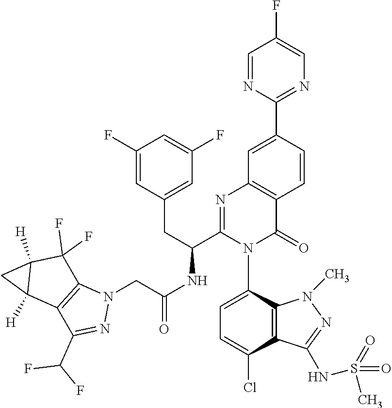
N1(C)C2=C(C(NS(C)(=O)=O)=N1)C(Cl)=CC=C2N1C(C(CC2=CC(F)=CC(F)=C2)NC(CN2N=C(C(F)F)C3=C2C(F)(F)C2([H])C3([H])C2)=O)=NC2=C(C=CC(C3=NC=C(F)C=N3)=C2)C1=O
